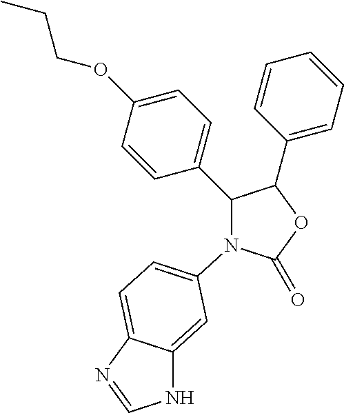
O1C(=O)N(C2=CC=C3C(=C2)NC=N3)C(C2=CC=C(OCCC)C=C2)C1C1=CC=CC=C1
